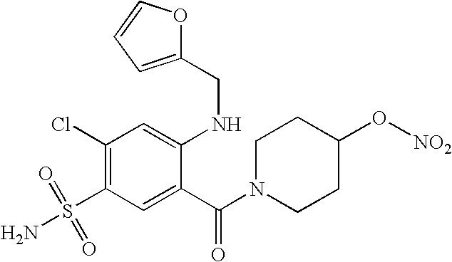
C1(Cl)=C(S(=O)(=O)N)C=C(C(N2CCC(O[NO2])CC2)=O)C(NCC2=CC=CO2)=C1
